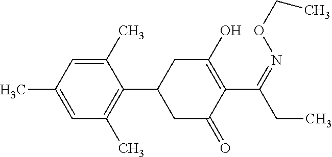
C1=C(C)C=C(C)C(C2CC(=O)C(C(CC)=NOCC)=C(O)C2)=C1C
